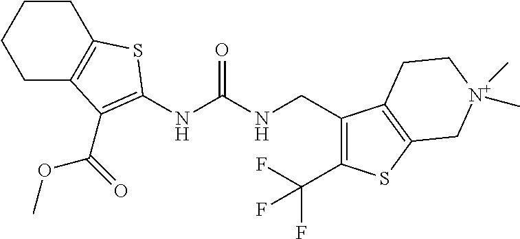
C1CC2=C(CC1)C(C(OC)=O)=C(NC(NCC1=C(C(F)(F)F)SC3=C1CC[N+](C)(C)C3)=O)S2
